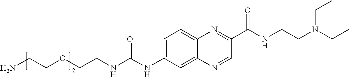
NCCOCCNC(NC1=CC=C2C(=C1)N=CC(C(NCCN(CC)CC)=O)=N2)=O
